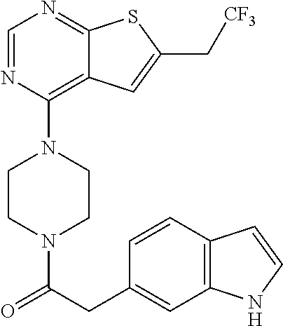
C1CN(C(CC2=CC3=C(C=C2)C=CN3)=O)CCN1C1=C2C(=NC=N1)SC(C[CF3])=C2
